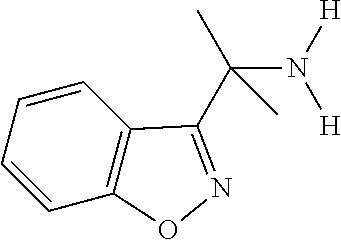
C1=CC=CC2=C1C(C(N([H])[H])(C)C)=NO2
